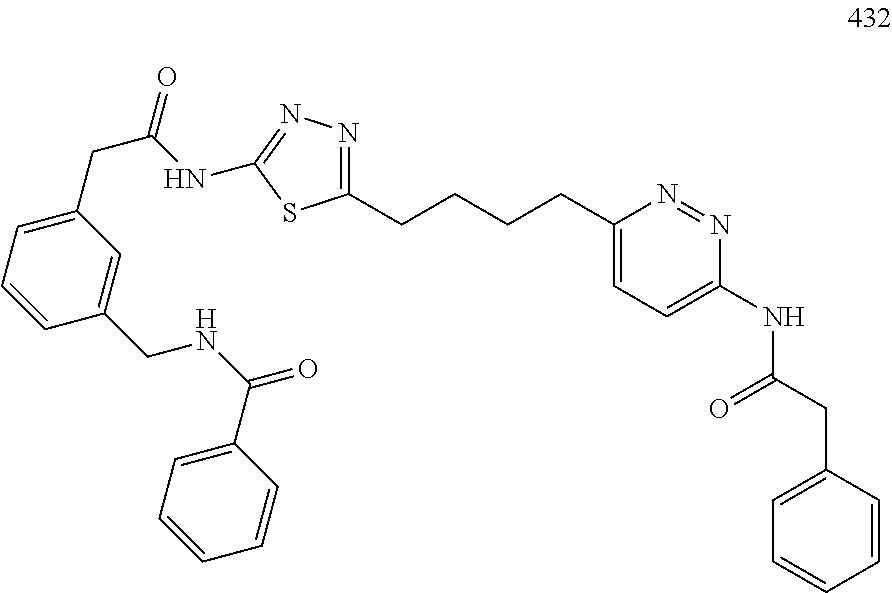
C1=CC(CC(NC2=CC=C(CCCCC3=NN=C(NC(CC4=CC=CC(CNC(=O)C5=CC=CC=C5)=C4)=O)S3)N=N2)=O)=CC=C1
